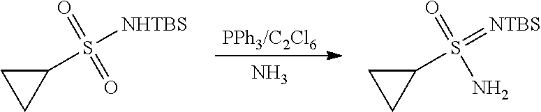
[PPh3/C2Cl6].N.C1CC1S([NHTBS])(=O)=O.C1CC1S(=[NTBS])(=O)N
